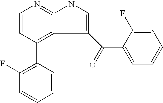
C1=CC(C2=C(F)C=CC=C2)=C2C(=N1)NC=C2C(C1=CC=CC=C1F)=O
